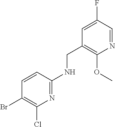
N1=C(NCC2=C(OC)N=CC(F)=C2)C=CC(Br)=C1Cl
